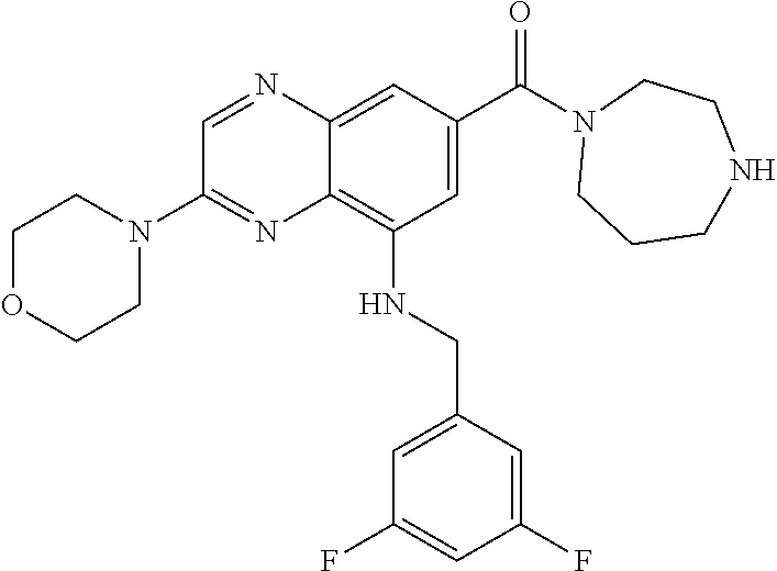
C1OCCN(C2=NC3=C(NCC4=CC(F)=CC(F)=C4)C=C(C(N4CCCNCC4)=O)C=C3N=C2)C1
